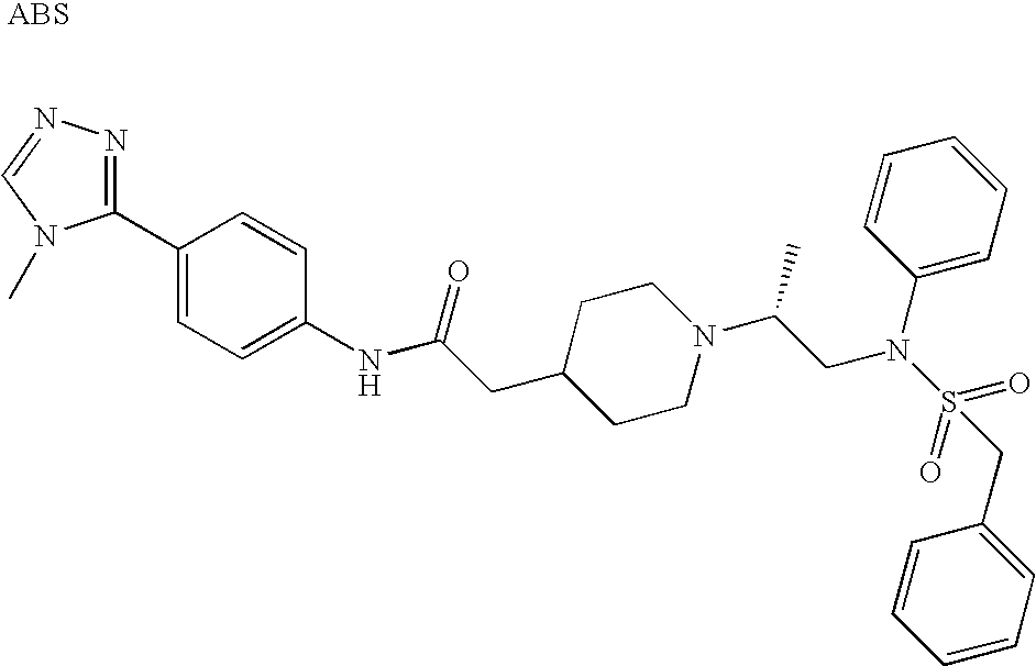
N(C(CC1CCN(C(C)CN(C2=CC=CC=C2)S(=O)(=O)CC2=CC=CC=C2)CC1)=O)C1=CC=C(C2=NN=CN2C)C=C1
